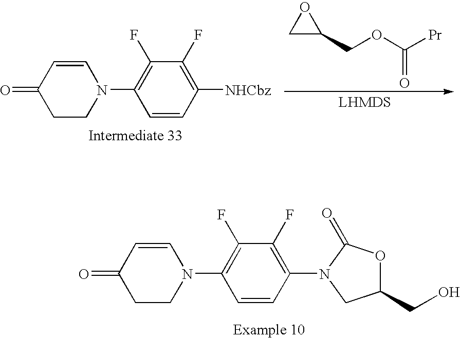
C1=CC([NHCbz])=C(F)C(F)=C1N1CCC(=O)C=C1.C1C(COC([Pr])=O)O1.[LHMDS].C1=CC(N2CC(CO)OC2=O)=C(F)C(F)=C1N1CCC(=O)C=C1
